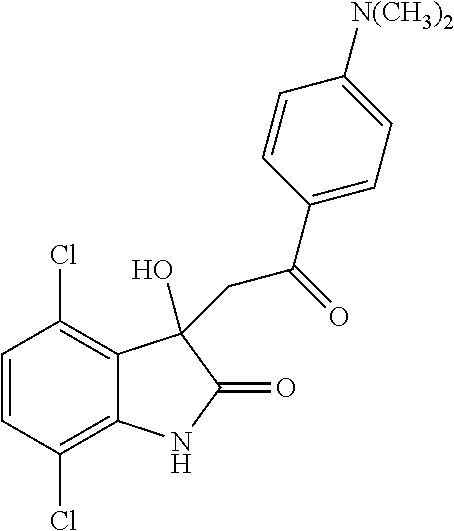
C1=CC(Cl)=C2C(=C1Cl)C(O)(CC(C1=CC=C([N(CH3)2])C=C1)=O)C(=O)N2
